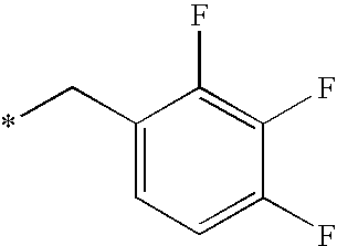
C1=C(C*)C(F)=C(F)C(F)=C1
